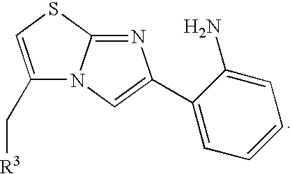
C1(C[R3])=CSC2=NC(C3=CC=CC=C3N)=CN12
